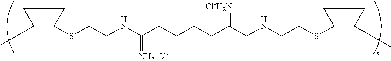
S(CCNC(CCCCC(CNCCSC1C(C)CC1)=[Cl-H2N+])=[NH2+Cl-])C1C(C)CC1
